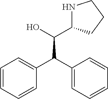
C1=CC=CC(C(C2=CC=CC=C2)C(O)C2NCCC2)=C1
